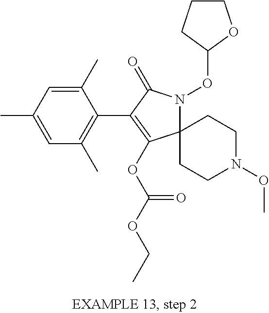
C12(N(OC3OCCC3)C(=O)C(C3=C(C)C=C(C)C=C3C)=C1OC(OCC)=O)CCN(OC)CC2
